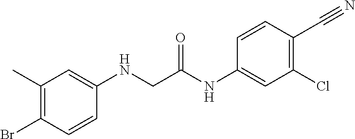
C1(C)=C(Br)C=CC(NCC(NC2=CC(Cl)=C(C#N)C=C2)=O)=C1
